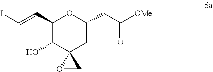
C1(C=CI)C(O)C2(CC(CC([OMe])=O)O1)OC2
